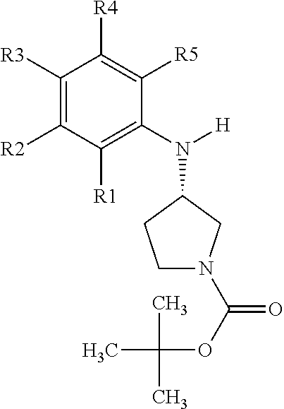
C1([R3])=C([R2])C([R1])=C(N([H])C2CCN(C(OC(C)(C)C)=O)C2)C([R5])=C1[R4]
